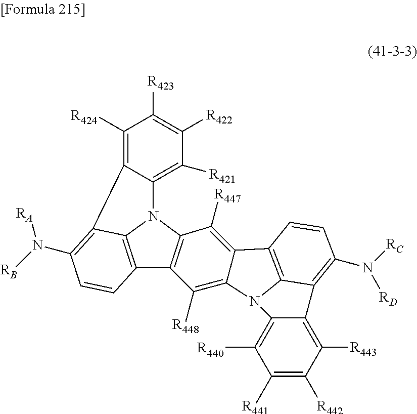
C12=C([R421])C([R422])=C([R423])C([R424])=C1C1=C(N([RA])[RB])C=CC3=C1N2C1=C3C([R448])=C2C(=C1[R447])C1=C3N2C2=C([R440])C([R441])=C([R442])C([R443])=C2C3=C(N([RC])[RD])C=C1
